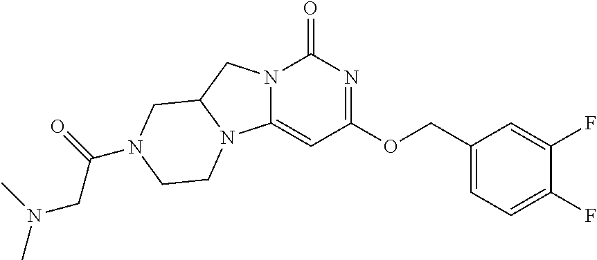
FC1=CC=C(COC2=NC(=O)N3C(=C2)N2C(C3)CN(C(=O)CN(C)C)CC2)C=C1F
